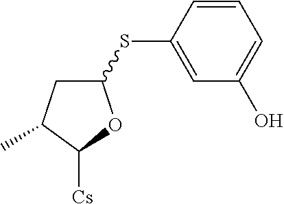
C1(SC2=CC(O)=CC=C2)CC(C)C([Cs])O1
